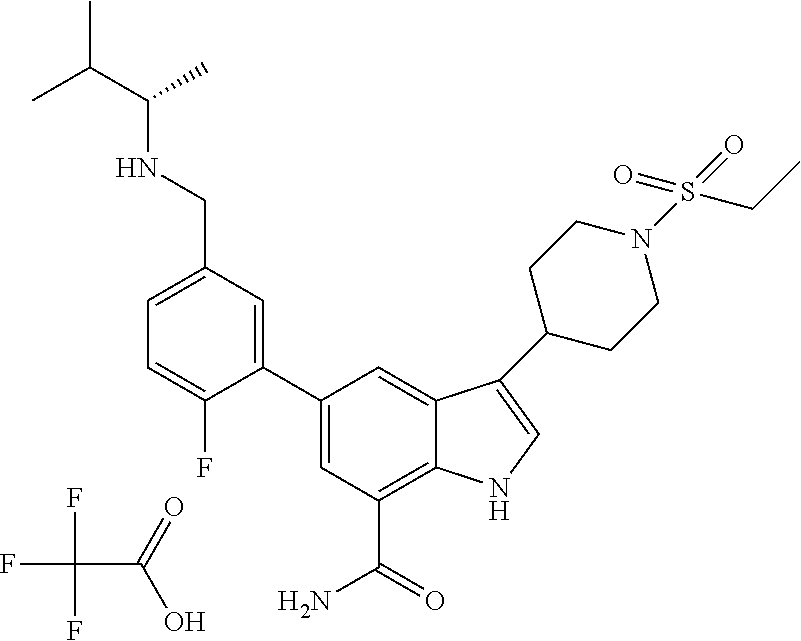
FC(C(=O)O)(F)F.C1=C(CNC(C(C)C)C)C=C(C2=CC(C(=O)N)=C3C(=C2)C(C2CCN(S(=O)(=O)CC)CC2)=CN3)C(F)=C1
